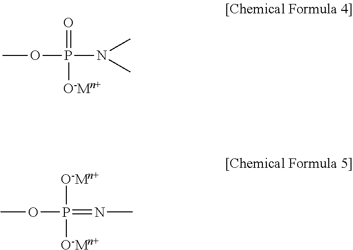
O(P(=O)([O-Mn+])N(C)C)C.O(P([O-Mn+])([O-Mn+])=NC)C
